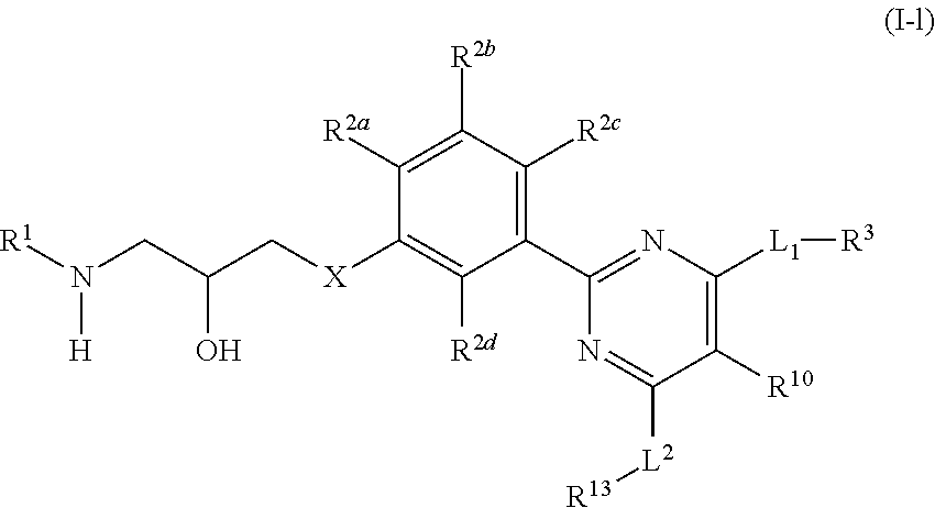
[R1]N(CC(C[X]C1=C([R2d])C(C2=NC([L1][R3])=C([R10])C([L2][R13])=N2)=C([R2c])C([R2b])=C1[R2a])O)[H]
